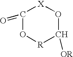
C1(=O)O[R]C([OR])O[X]1
